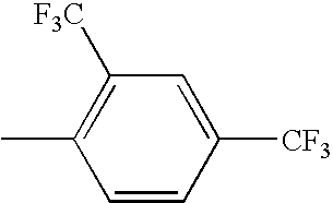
C1=CC([CF3])=CC([F3C])=C1C
